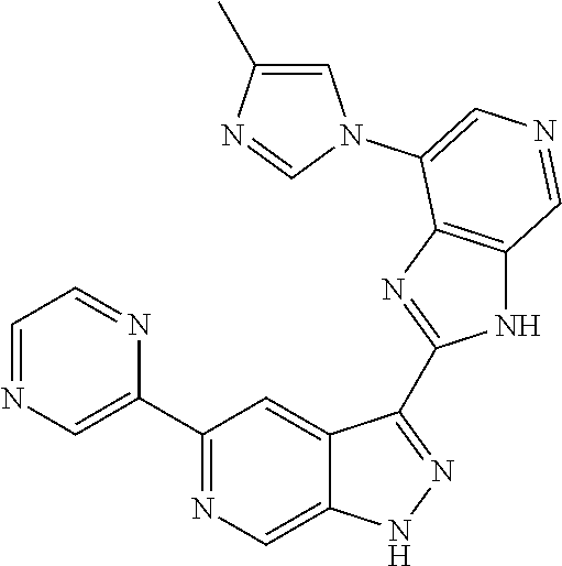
C1(C2=CN=CC=N2)=NC=C2C(=C1)C(C1=NC3=C(N1)C=NC=C3N1C=C(C)N=C1)=NN2
